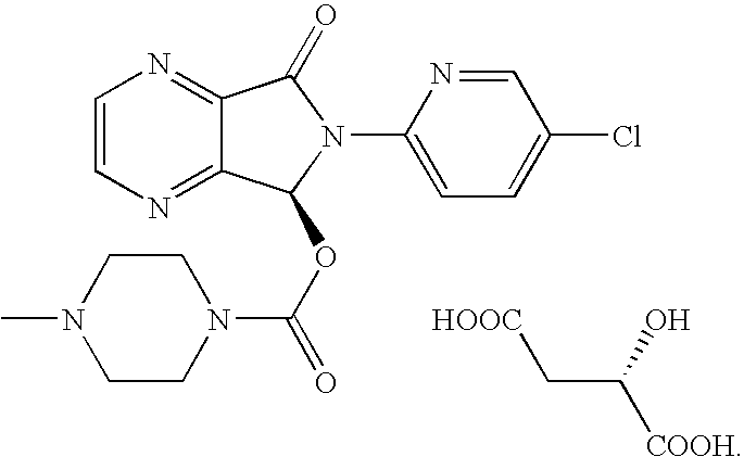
C1=CN=C2C(=N1)C(=O)N(C1=CC=C(Cl)C=N1)C2OC(=O)N1CCN(C)CC1.[HOOC]CC([COOH])O
